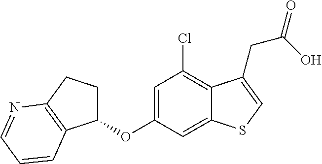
C1=C(OC2CCC3=C2C=CC=N3)C=C2C(=C1Cl)C(CC(=O)O)=CS2
